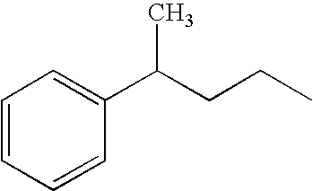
C1=CC=CC(C(CCC)C)=C1
